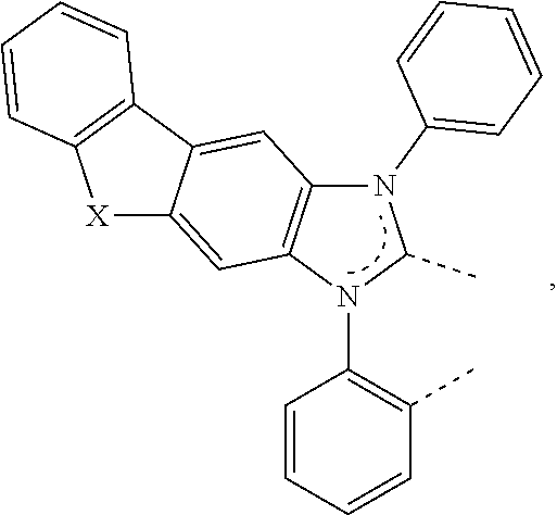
N1(C2=CC=CC=C2)C2=C(N(C3=C(C)C=CC=C3)C1C)C=C1C(=C2)C2=C([X]1)C=CC=C2
